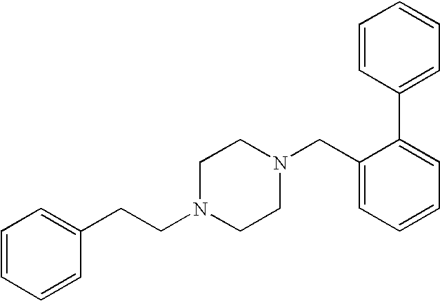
C(N1CCN(CC2=CC=CC=C2C2=CC=CC=C2)CC1)CC1=CC=CC=C1
